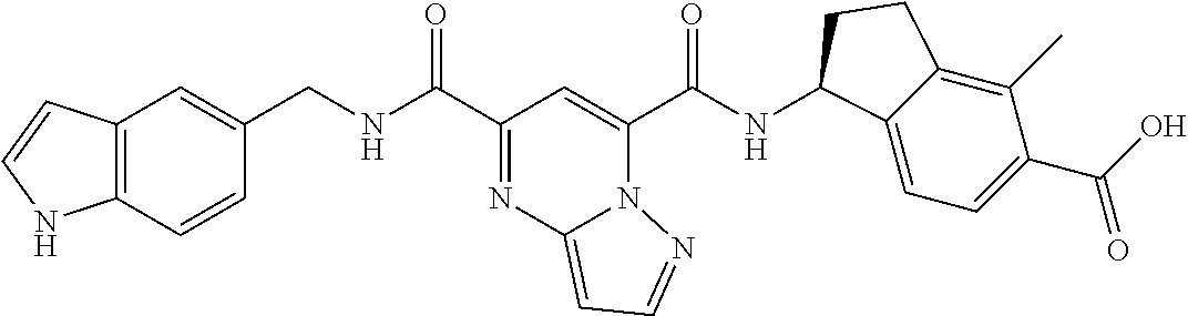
C12=C(C=CC(CNC(C3=NC4=CC=NN4C(C(NC4C5=CC=C(C(=O)O)C(C)=C5CC4)=O)=C3)=O)=C1)NC=C2
